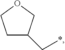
C1C(C*)COC1
